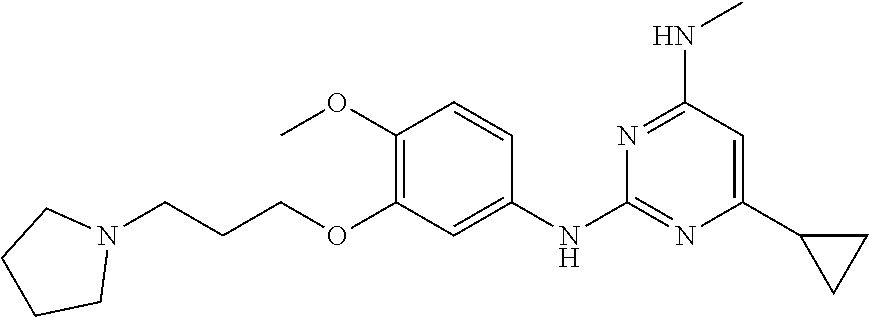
C1(C2CC2)=CC(NC)=NC(NC2=CC(OCCCN3CCCC3)=C(OC)C=C2)=N1
